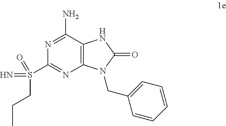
N1=C(N)C2=C(N=C1S(=O)(CCC)=N)N(CC1=CC=CC=C1)C(=O)N2
